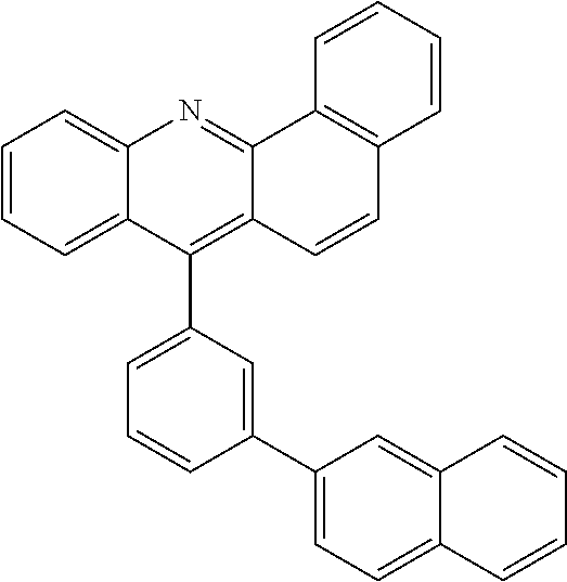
C1=CC=C2C(=C1)N=C1C(=C2C2=CC=CC(C3=CC=C4C(=C3)C=CC=C4)=C2)C=CC2=C1C=CC=C2
